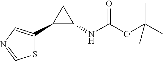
S1C(C2C(NC(OC(C)(C)C)=O)C2)=CN=C1
